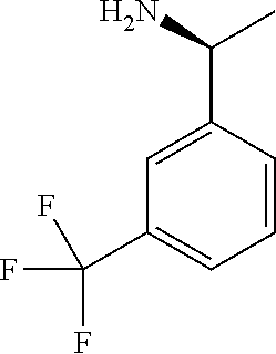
C1=CC(C(C)N)=CC(C(F)(F)F)=C1
